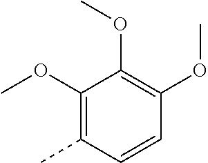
C1(OC)=C(C)C=CC(OC)=C1OC
